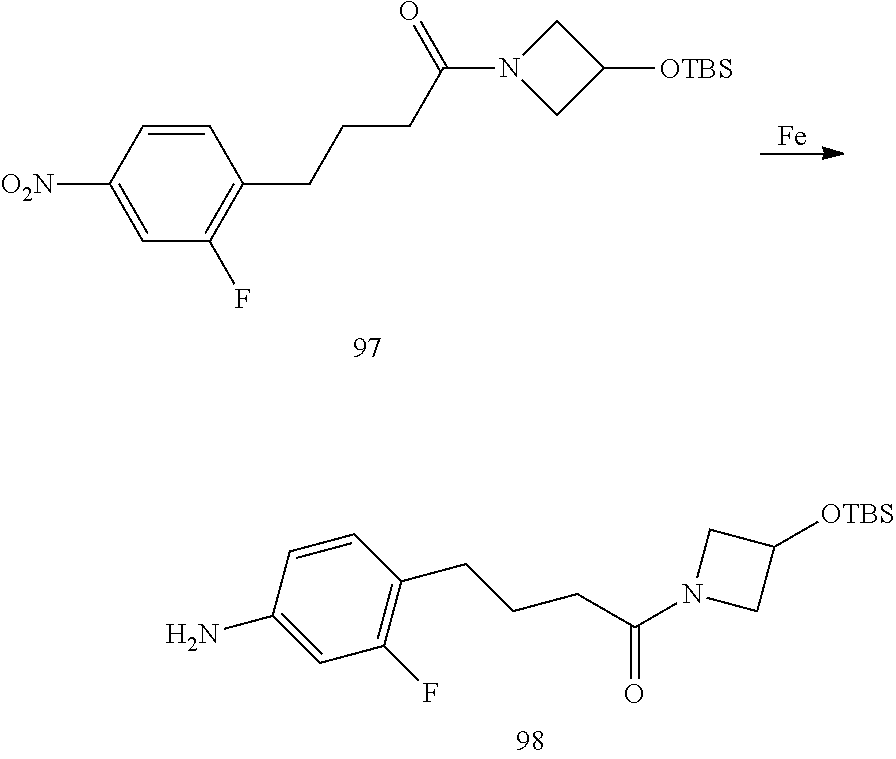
[Fe].C1=CC([O2N])=CC(F)=C1CCCC(N1CC([OTBS])C1)=O.C1(F)=C(CCCC(N2CC([OTBS])C2)=O)C=CC(N)=C1
